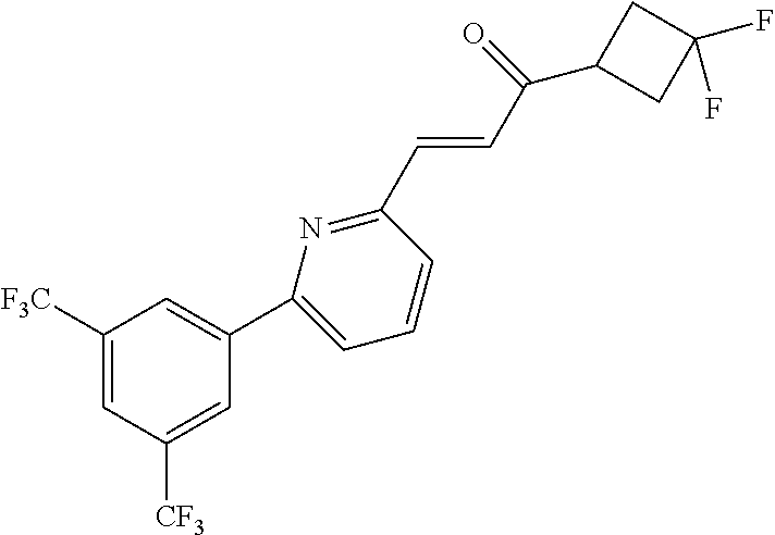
C1([F3C])=CC([CF3])=CC(C2=CC=CC(C=CC(C3CC(F)(F)C3)=O)=N2)=C1
